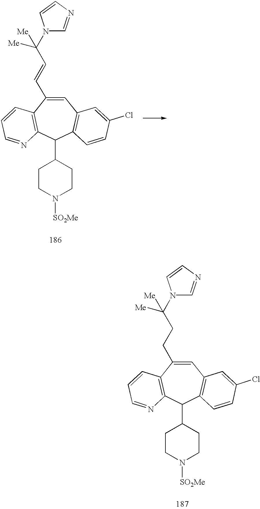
C1=C(C=CC(N2C=NC=C2)([Me])[Me])C2=C(C(C3CCN([SO2Me])CC3)C3=C1C=C(Cl)C=C3)N=CC=C2.C1=C(CCC(N2C=NC=C2)([Me])[Me])C2=C(C(C3CCN([SO2Me])CC3)C3=C1C=C(Cl)C=C3)N=CC=C2
